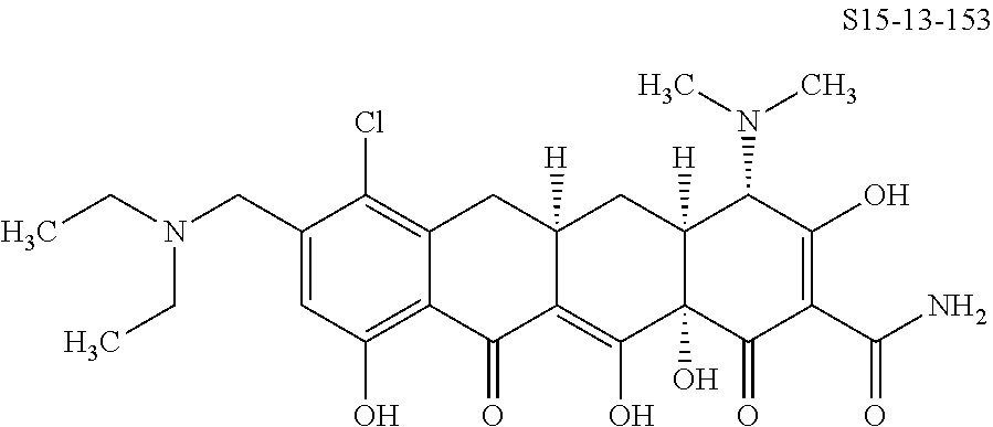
C1(CN(CC)CC)=CC(O)=C2C(=C1Cl)CC1([H])C(=C(O)C3(O)C([H])(C1)C(N(C)C)C(O)=C(C(N)=O)C3=O)C2=O
